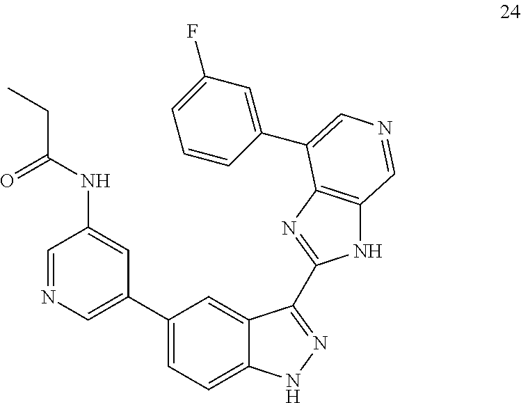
C1=NC=C(C2=CC=C3C(=C2)C(C2=NC4=C(N2)C=NC=C4C2=CC(F)=CC=C2)=NN3)C=C1NC(CC)=O
